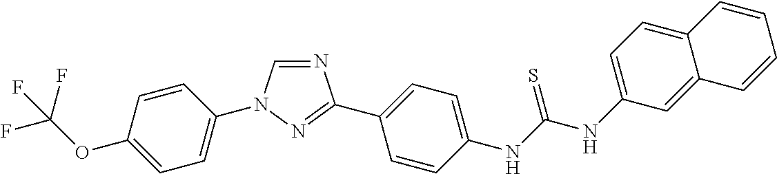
C1=CC(OC(F)(F)F)=CC=C1N1C=NC(C2=CC=C(NC(NC3=CC=C4C(=C3)C=CC=C4)=S)C=C2)=N1
